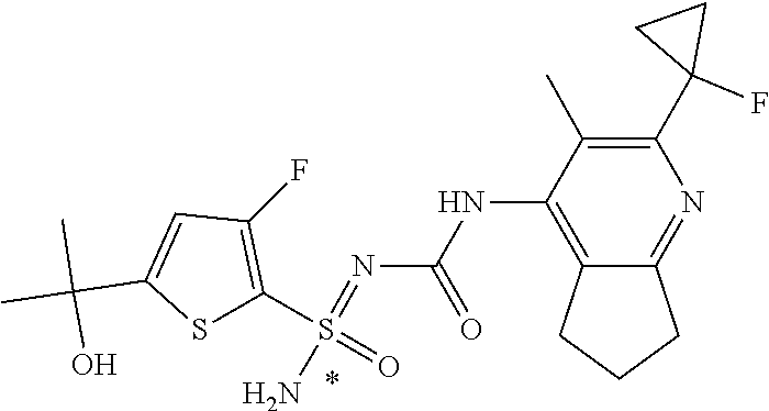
O=S(N)(=NC(NC1=C2CCCC2=NC(C2(F)CC2)=C1C)=O)C1=C(F)C=C(C(C)(O)C)S1
